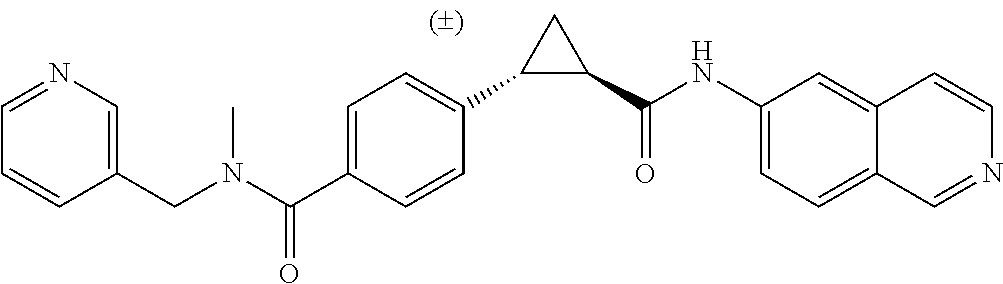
C1=C(C(N(CC2=CN=CC=C2)C)=O)C=CC(C2C(C(NC3=CC=C4C=NC=CC4=C3)=O)C2)=C1
